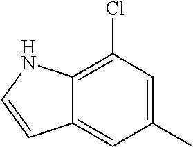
C12=CC(C)=CC(Cl)=C1NC=C2
